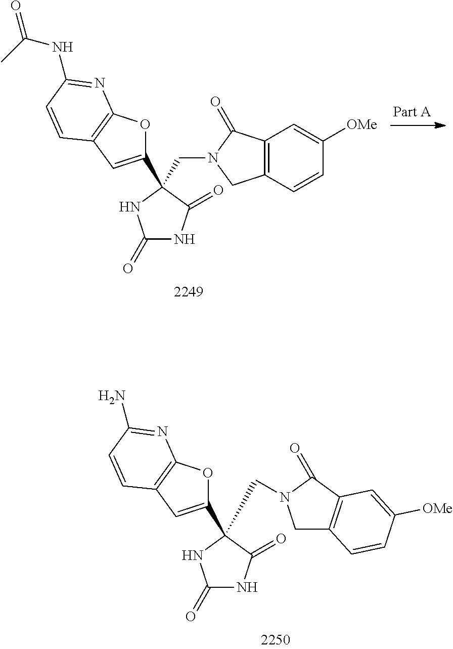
C12=C(C=CC([OMe])=C1)CN(CC1(C3=CC4=C(O3)N=C(NC(=O)C)C=C4)C(=O)NC(=O)N1)C2=O.C1(=O)NC(=O)C(C2=CC3=C(O2)N=C(N)C=C3)(CN2CC3=C(C2=O)C=C([OMe])C=C3)N1
